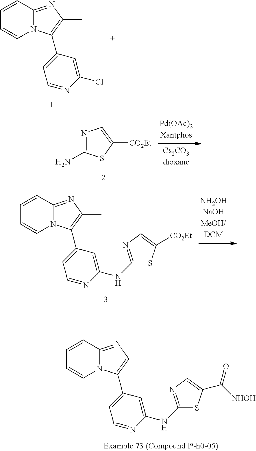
C1=CC2=NC(C)=C(C3=CC=NC(Cl)=C3)N2C=C1.N1=C(N)SC([CO2Et])=C1.C1=CC2=NC(C)=C(C3=CC=NC(NC4=NC=C([CO2Et])S4)=C3)N2C=C1.C1=CC2=NC(C)=C(C3=CC=NC(NC4=NC=C(C([NHOH])=O)S4)=C3)N2C=C1
